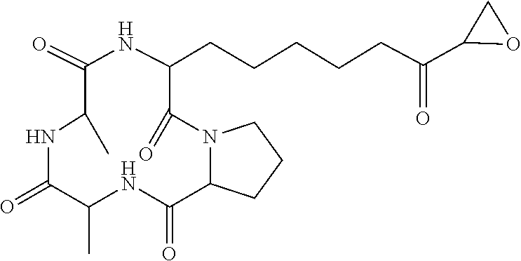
C1(CCCCCC(C2CO2)=O)NC(=O)C(C)NC(=O)C(C)NC(=O)C2N(C1=O)CCC2
